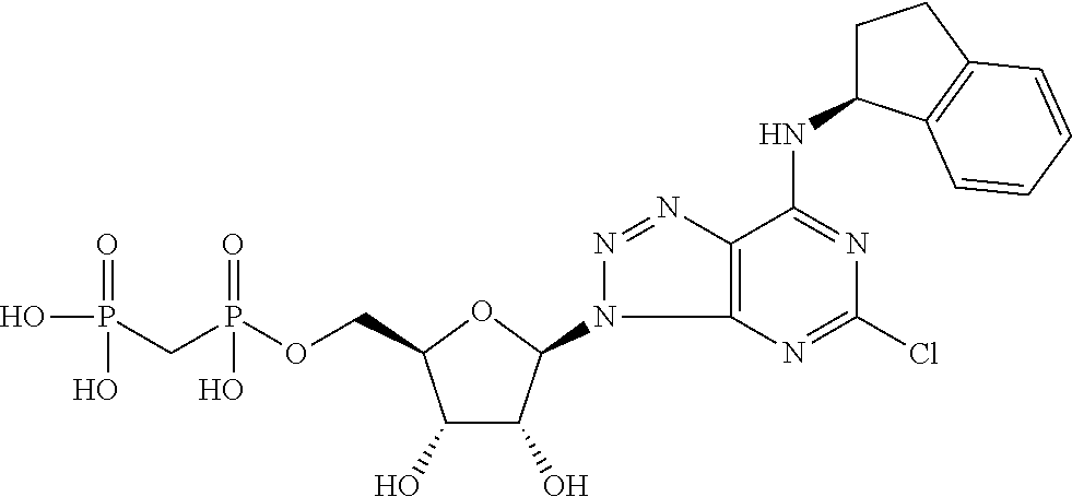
C1(O)C(O)C(N2C3=C(N=N2)C(NC2CCC4=C2C=CC=C4)=NC(Cl)=N3)OC1COP(CP(O)(=O)O)(=O)O
